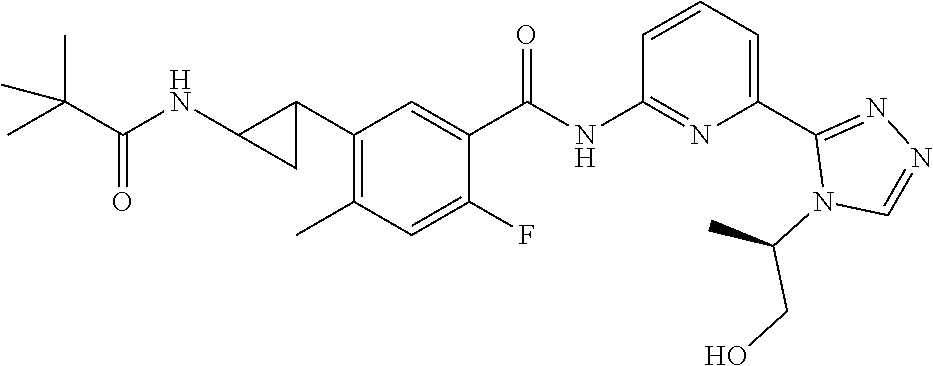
C1(C2C(NC(C(C)(C)C)=O)C2)=C(C)C=C(F)C(C(NC2=NC(C3=NN=CN3C(C)CO)=CC=C2)=O)=C1
